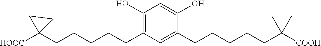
C1=C(O)C(CCCCCC(C)(C)[COOH])=CC(CCCCCC2([HOOC])CC2)=C1O
